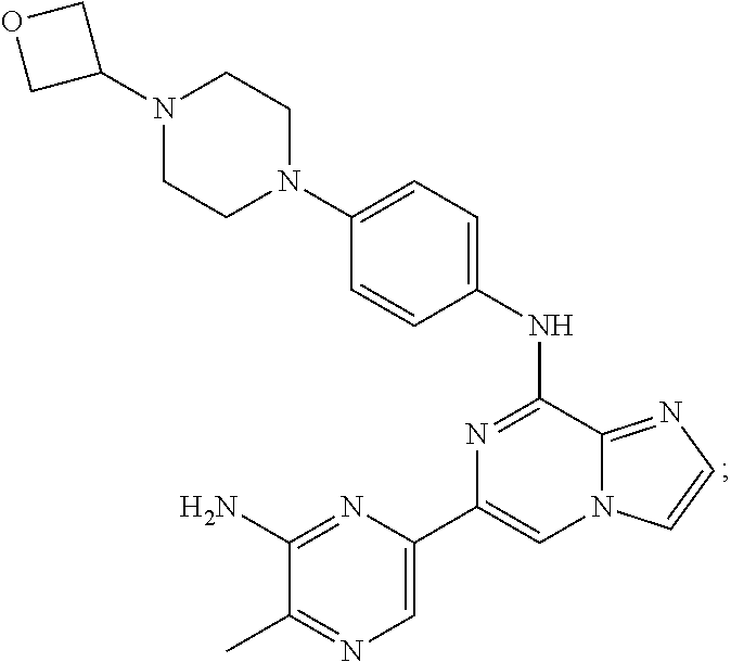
N1(C2COC2)CCN(C2=CC=C(NC3=NC(C4=CN=C(C)C(N)=N4)=CN4C3=NC=C4)C=C2)CC1
